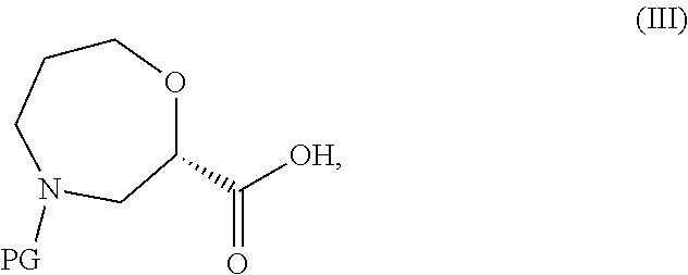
C1CCN([PG])CC(C(=O)[OH])O1
